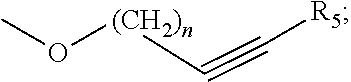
CO[(CH2)n]C#C[R5]
